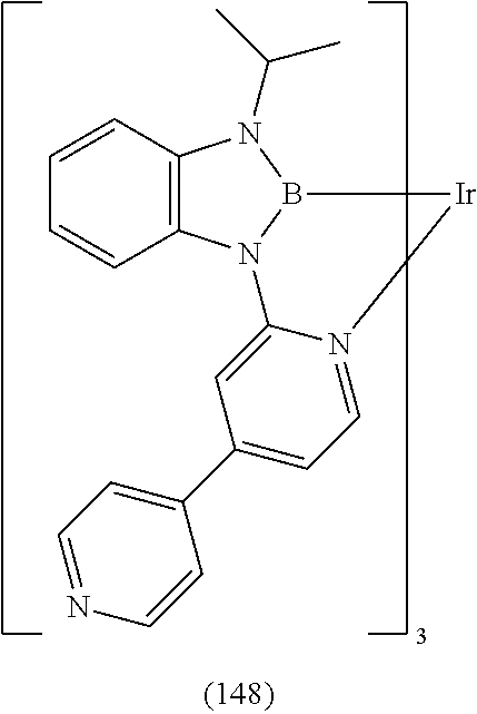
C12=C(N3B(N1C(C)C)[Ir]N1=CC=C(C4=CC=NC=C4)C=C31)C=CC=C2
